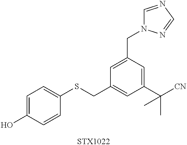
C1=C(O)C=CC(SCC2=CC(C([CN])(C)C)=CC(CN3C=NC=N3)=C2)=C1.[STX1022]
